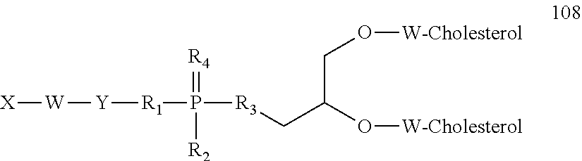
[X][W][Y][R1]P([R3]CC(CO[W-Cholesterol])O[W-Cholesterol])(=[R4])[R2]
